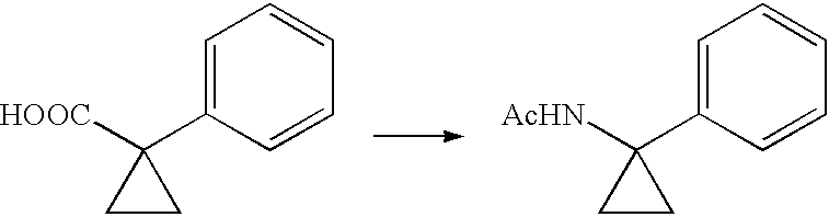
C1=C(C2([HOOC])CC2)C=CC=C1.C1=C(C2([AcHN])CC2)C=CC=C1
